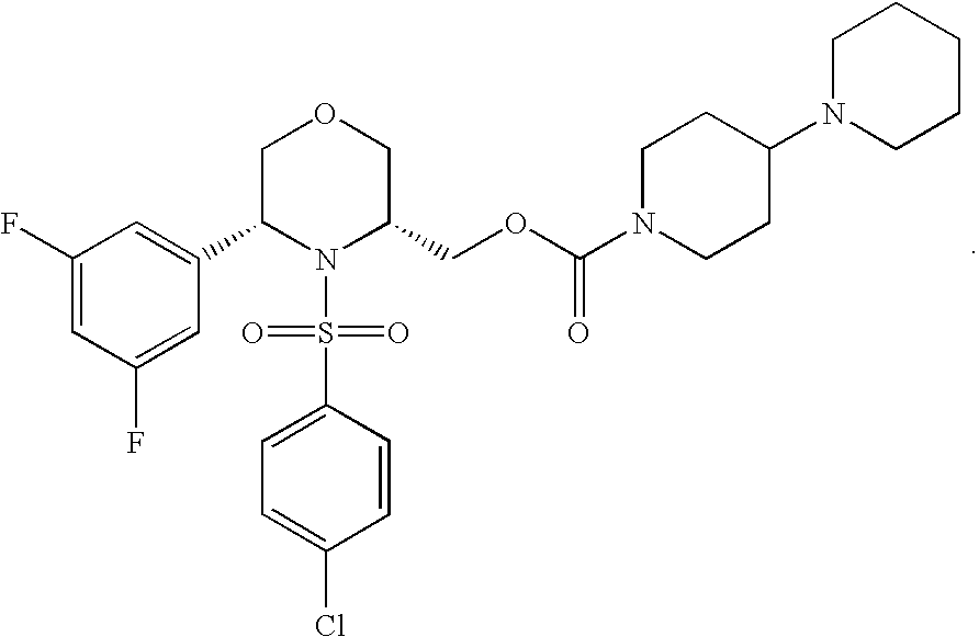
C1(F)=CC(F)=CC(C2N(S(C3=CC=C(Cl)C=C3)(=O)=O)C(COC(N3CCC(N4CCCCC4)CC3)=O)COC2)=C1
